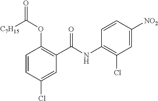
O=C(OC1=C(C(NC2=C(Cl)C=C([NO2])C=C2)=O)C=C(Cl)C=C1)[C7H15]
